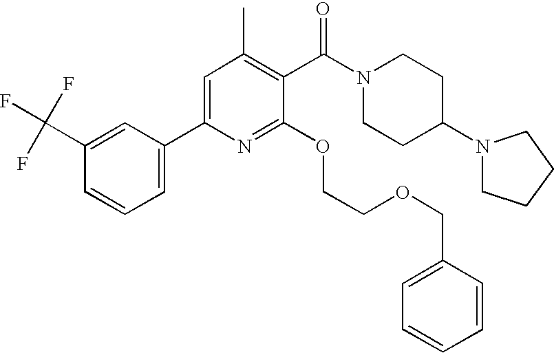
C1=C(C2=CC(C)=C(C(N3CCC(N4CCCC4)CC3)=O)C(OCCOCC3=CC=CC=C3)=N2)C=C(C(F)(F)F)C=C1
